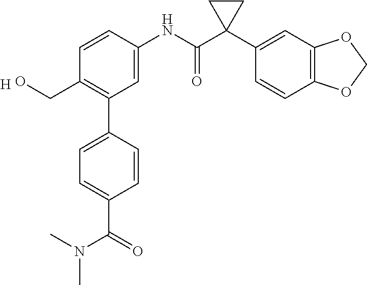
C1=C(NC(C2(C3=CC4=C(C=C3)OCO4)CC2)=O)C=CC(CO)=C1C1=CC=C(C(N(C)C)=O)C=C1.[H]
